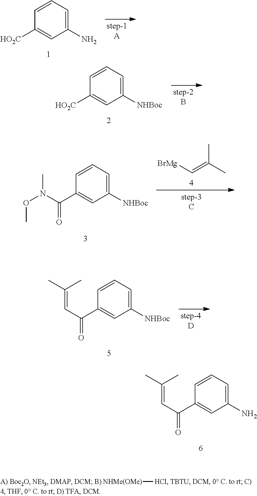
C1=CC=C(N)C=C1[HO2C].C1=CC=C([NHBoc])C=C1[HO2C].C1=CC=C([NHBoc])C=C1C(N(OC)C)=O.[BrMg]C=C(C)C.C1=CC=C([NHBoc])C=C1C(C=C(C)C)=O.C1=CC=C(N)C=C1C(C=C(C)C)=O.[NHMe(OMe)][HCl]
